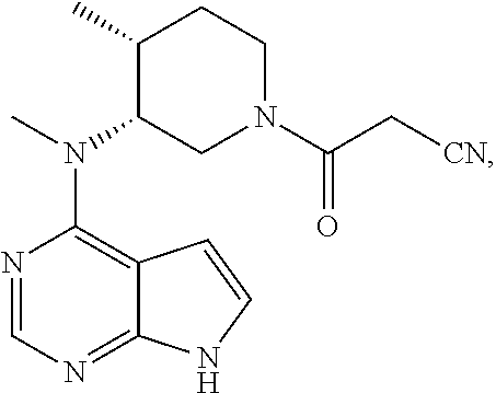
N1=CN=C2C(=C1N(C)C1C(C)CCN(C(C[CN])=O)C1)C=CN2
